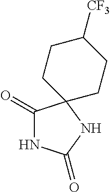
N1C(=O)C2(NC1=O)CCC([CF3])CC2
